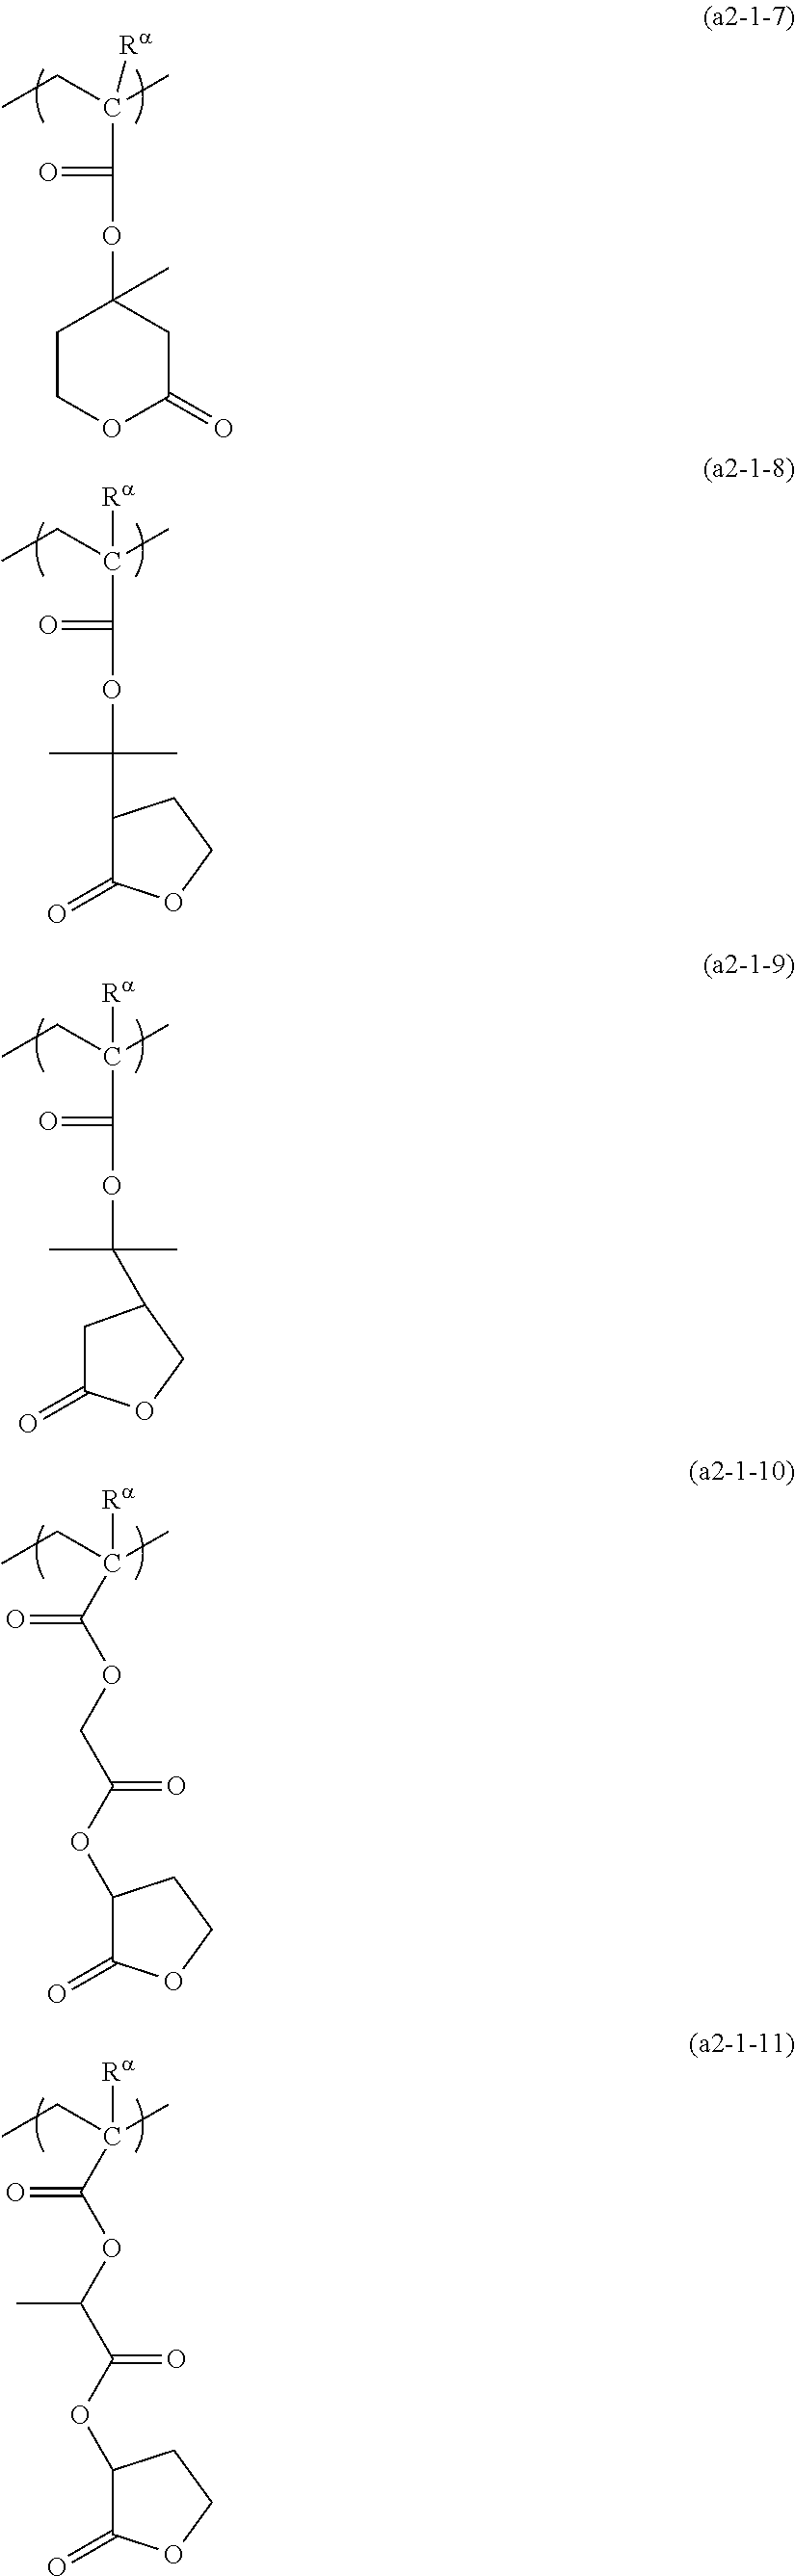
CCC(C)([Ra])C(OC1(C)CCOC(=O)C1)=O.CCC(C)([Ra])C(OC(C1C(=O)OCC1)(C)C)=O.CCC(C)([Ra])C(OC(C1CC(=O)OC1)(C)C)=O.CCC(C)([Ra])C(OCC(=O)OC1C(=O)OCC1)=O.CCC(C)([Ra])C(OC(C(=O)OC1C(=O)OCC1)C)=O
